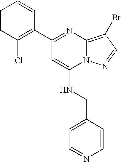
C1=CC(Cl)=C(C2=NC3=C(Br)C=NN3C(NCC3=CC=NC=C3)=C2)C=C1
